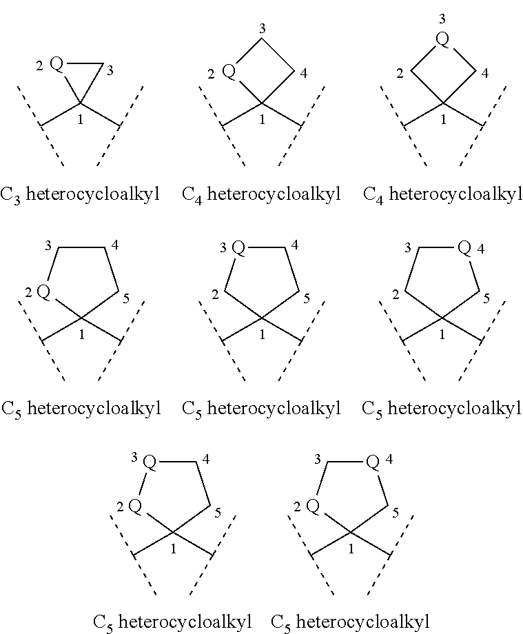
C(C1(C(C)C)C[Q]1)(C)C.C(C1(C(C)C)CC[Q]1)(C)C.C(C1(C(C)C)C[Q]C1)(C)C.C(C1(C(C)C)CCC[Q]1)(C)C.C(C1(C(C)C)CC[Q]C1)(C)C.C(C1(C(C)C)C[Q]CC1)(C)C.C(C1(C(C)C)CC[Q][Q]1)(C)C.C(C1(C(C)C)C[Q]C[Q]1)(C)C
